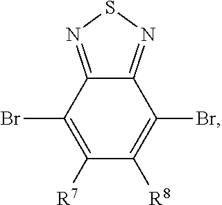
C12=NSN=C1C(Br)=C([R7])C([R8])=C2Br
